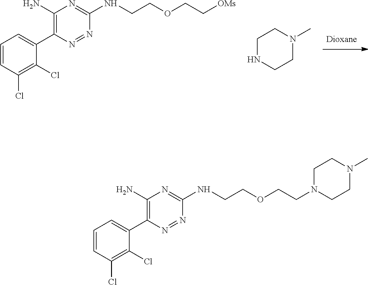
C1(N)=C(C2=CC=CC(Cl)=C2Cl)N=NC(NCCOCC[OMs])=N1.C1NCCN(C)C1.C1(N)=C(C2=CC=CC(Cl)=C2Cl)N=NC(NCCOCCN2CCN(C)CC2)=N1
